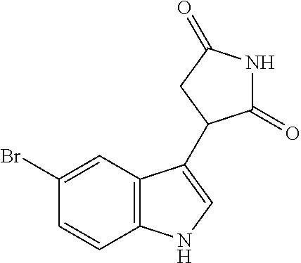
C1=C(Br)C=CC2=C1C(C1C(=O)NC(=O)C1)=CN2
